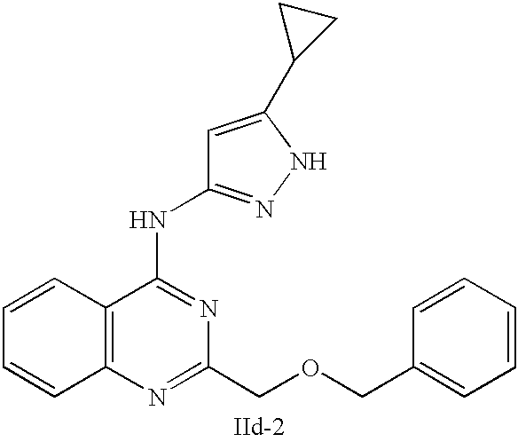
C12=C(N=C(COCC3=CC=CC=C3)N=C1NC1=NNC(C3CC3)=C1)C=CC=C2
